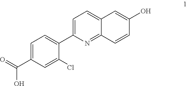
C1=C(C(=O)O)C=C(Cl)C(C2=CC=C3C(=N2)C=CC(O)=C3)=C1
